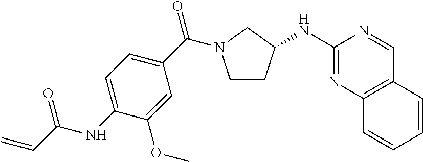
C1CC(NC2=NC3=C(C=N2)C=CC=C3)CN1C(C1=CC=C(NC(=O)C=C)C(OC)=C1)=O
